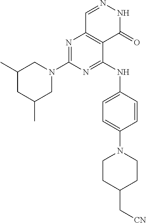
N1=C(N2CC(C)CC(C)C2)N=C(NC2=CC=C(N3CCC(C[CN])CC3)C=C2)C2=C1C=NNC2=O
